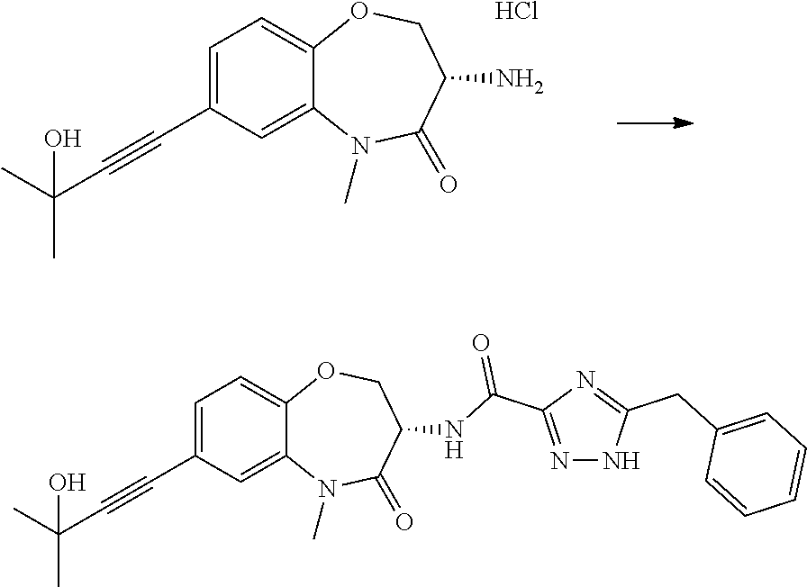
C1=C(C#CC(C)(C)O)C=C2C(=C1)OCC(N)C(=O)N2C.Cl.C1=C(C#CC(C)(C)O)C=C2C(=C1)OCC(NC(C1=NNC(CC3=CC=CC=C3)=N1)=O)C(=O)N2C
